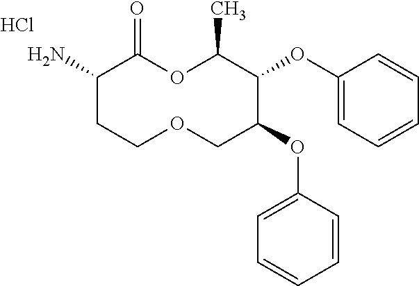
C1(N)CCOCC(OC2=CC=CC=C2)C(OC2=CC=CC=C2)C(C)OC1=O.Cl
